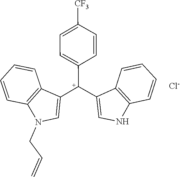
C12=C(C=CC=C1)NC=C2[C+](C1=CC=C([CF3])C=C1)C1=CN(CC=C)C2=C1C=CC=C2.[Cl-]
